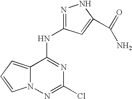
N(C1=NC(Cl)=NN2C1=CC=C2)C1=NNC(C(=O)N)=C1
